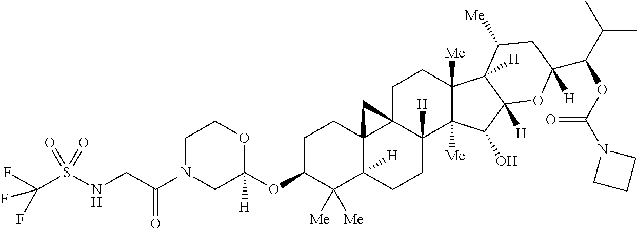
C1C(OC2([H])OCCN(C(CNS(C(F)(F)F)(=O)=O)=O)C2)C([Me])([Me])C2([H])C3(C1)C1(CCC4([Me])C([Me])(C(O)C5([H])C4([H])C([Me])CC([H])(C(C(C)C)OC(N4CCC4)=O)O5)C1([H])CC2)C3
